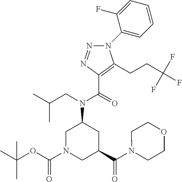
C1N(C(OC(C)(C)C)=O)CC(C(N2CCOCC2)=O)CC1N(CC(C)C)C(=O)C1=C(CCC(F)(F)F)N(C2=CC=CC=C2F)N=N1
